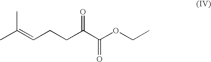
CC(C)=CCCC(C(OCC)=O)=O
